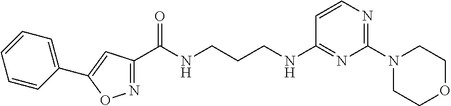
N1=C(C(=O)NCCCNC2=NC(N3CCOCC3)=NC=C2)C=C(C2=CC=CC=C2)O1
